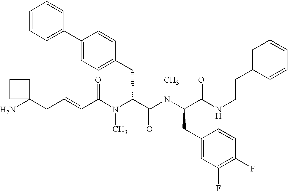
C(C(N(C(C(N(C(C(NCCC1=CC=CC=C1)=O)CC1=CC(F)=C(F)C=C1)C)=O)CC1=CC=C(C2=CC=CC=C2)C=C1)C)=O)=CCC1(N)CCC1
